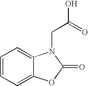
C1=CC=C2C(=C1)N(CC(O)=O)C(=O)O2
